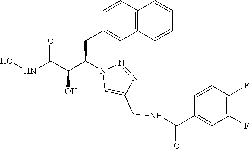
C1(CC(C(C(=O)NO)O)N2C=C(CNC(=O)C3=CC(F)=C(F)C=C3)N=N2)=CC2=C(C=C1)C=CC=C2
